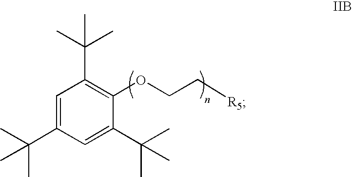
C1=C(C(C)(C)C)C=C(C(C)(C)C)C(OCC[R5])=C1C(C)(C)C
